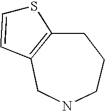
C1=CSC2=C1CNCCC2
